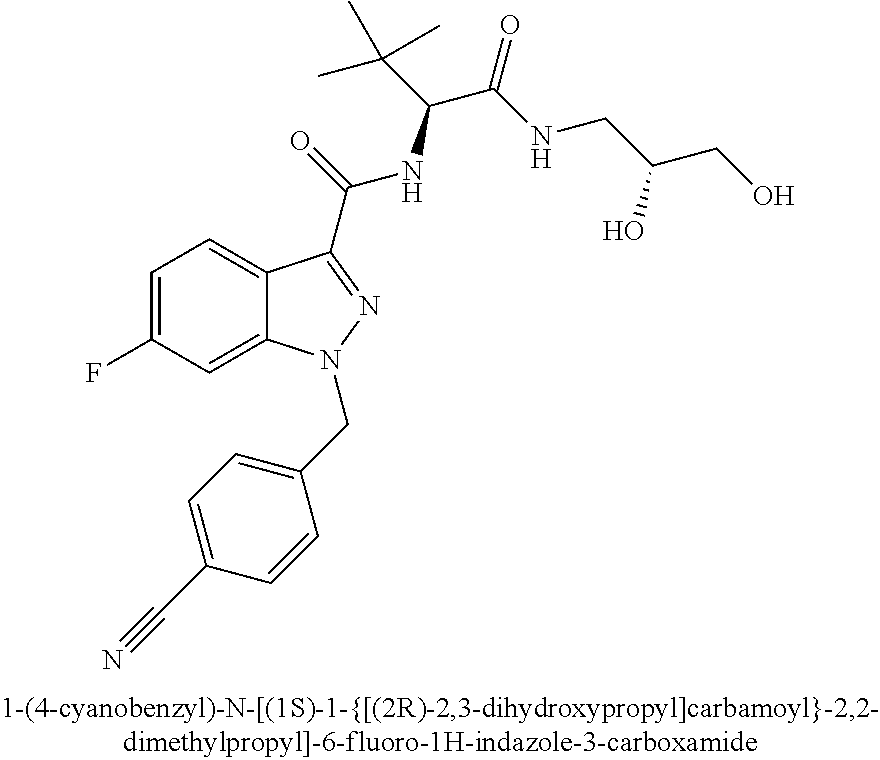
C1=C(F)C=C2C(=C1)C(C(=O)NC(C(C)(C)C)C(=O)NCC(CO)O)=NN2CC1=CC=C(C#N)C=C1
